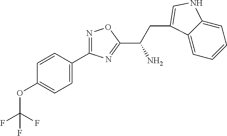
C1=CC(C2=NOC(C(CC3=CNC4=CC=CC=C43)N)=N2)=CC=C1OC(F)(F)F
